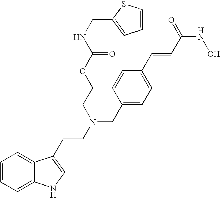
C1=CC=C2C(=C1)C(CCN(CC1=CC=C(C=CC(NO)=O)C=C1)CCOC(NCC1=CC=CS1)=O)=CN2
